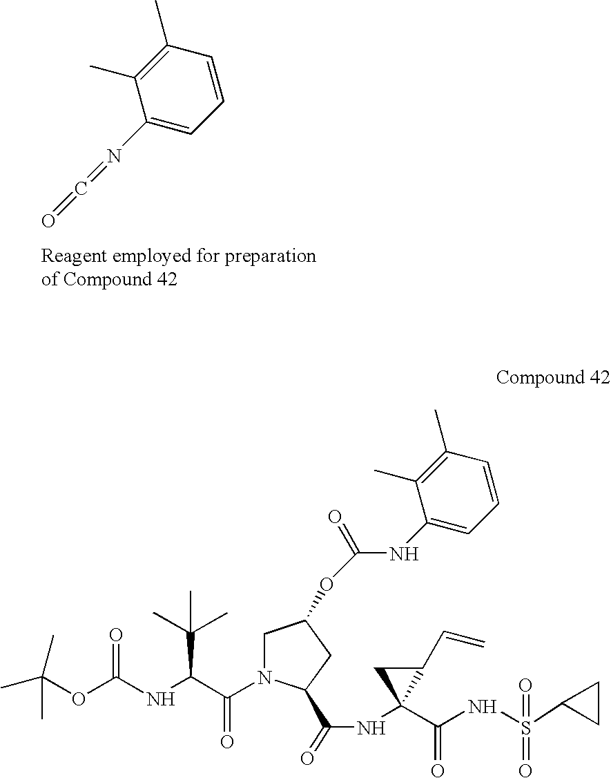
C1=CC(C)=C(C)C(N=C=O)=C1.CC(OC(NC(C(N1CC(OC(=O)NC2=CC=CC(C)=C2C)CC1C(=O)NC1(C(=O)NS(=O)(C2CC2)=O)C(C=C)C1)=O)C(C)(C)C)=O)(C)C
